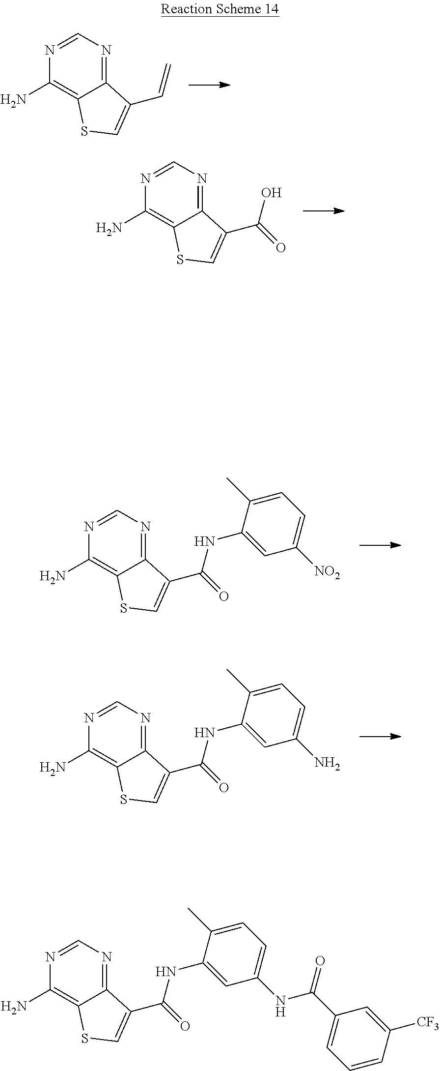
C12=NC=NC(N)=C1SC=C2C=C.C12=NC=NC(N)=C1SC=C2C(O)=O.C12=NC=NC(N)=C1SC=C2C(NC1=CC([NO2])=CC=C1C)=O.C12=NC=NC(N)=C1SC=C2C(NC1=CC(N)=CC=C1C)=O.C12=NC=NC(N)=C1SC=C2C(NC1=CC(NC(C2=CC=CC([CF3])=C2)=O)=CC=C1C)=O
